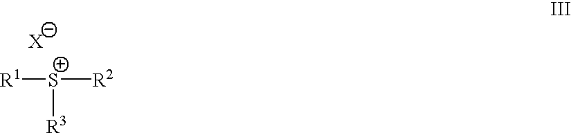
[S+]([R2])([R1])[R3].[X]
